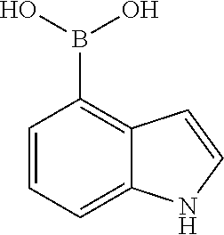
C1=CC=C2C(=C1B(O)O)C=CN2
